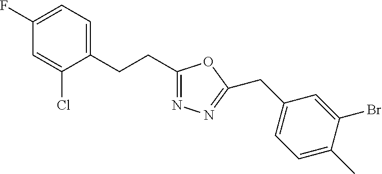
C1(F)=CC=C(CCC2=NN=C(CC3=CC=C(C)C(Br)=C3)O2)C(Cl)=C1
